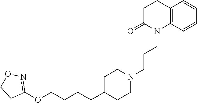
C12=C(C=CC=C1)N(CCCN1CCC(CCCCOC3=NOCC3)CC1)C(=O)CC2
